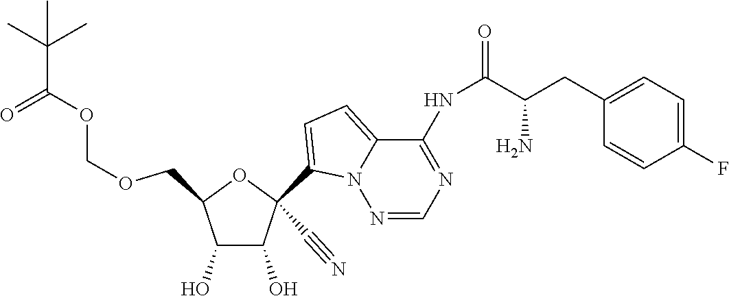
C1(C#N)(C2=CC=C3N2N=CN=C3NC(=O)C(CC2=CC=C(F)C=C2)N)C(O)C(O)C(COCOC(=O)C(C)(C)C)O1
